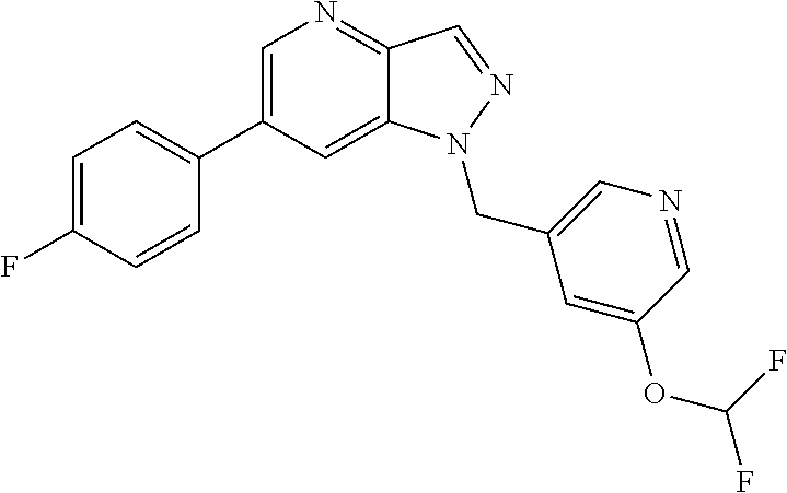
C1(C2=CC=C(F)C=C2)=CN=C2C(=C1)N(CC1=CN=CC(OC(F)F)=C1)N=C2
